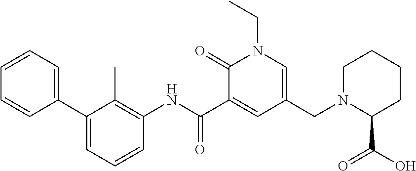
C1=CC=CC(C2=CC=CC(NC(C3=CC(CN4C(C(=O)O)CCCC4)=CN(CC)C3=O)=O)=C2C)=C1
